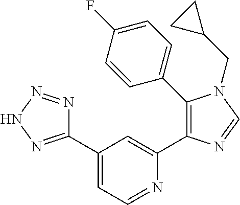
C1(C2=NNN=N2)=CC=NC(C2=C(C3=CC=C(F)C=C3)N(CC3CC3)C=N2)=C1
